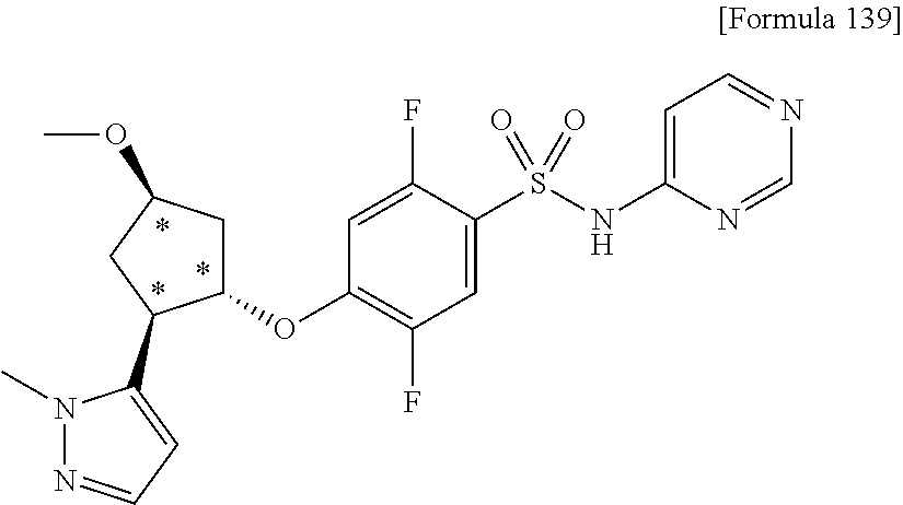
C1(OC2=C(F)C=C(S(NC3=CC=NC=N3)(=O)=O)C(F)=C2)CC(OC)CC1C1=CC=NN1C
